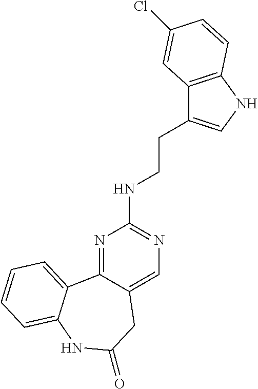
N1=C2C(=CN=C1NCCC1=CNC3=C1C=C(Cl)C=C3)CC(=O)NC1=CC=CC=C21
